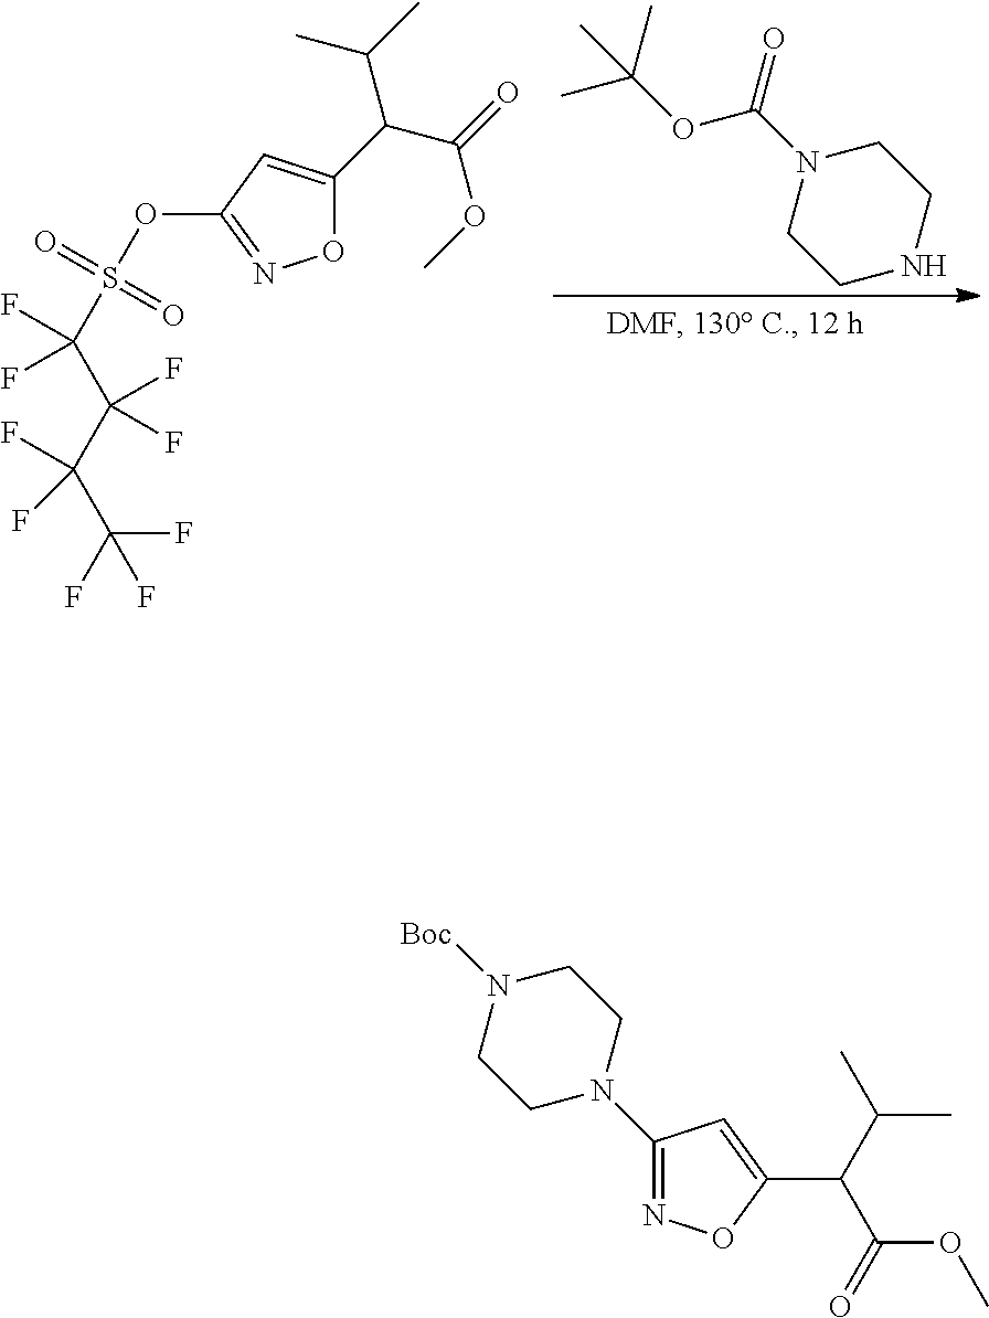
CC(OC(N1CCNCC1)=O)(C)C.O1C(C(C(=O)OC)C(C)C)=CC(OS(=O)(=O)C(C(C(C(F)(F)F)(F)F)(F)F)(F)F)=N1.C1N([Boc])CCN(C2=NOC(C(C(OC)=O)C(C)C)=C2)C1
